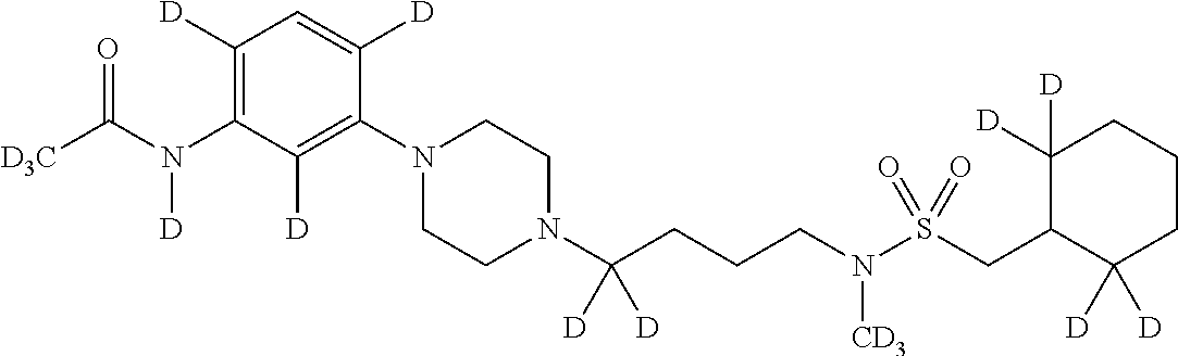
C1([D])=C(N(C([D3C])=O)[D])C([D])=C(N2CCN(C(CCCN(S(CC3C([D])([D])CCCC3([D])[D])(=O)=O)[CD3])([D])[D])CC2)C([D])=C1
